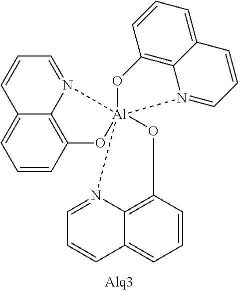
C1=CC2=C3C(=C1)C=CC=N3[Al]13(O2)(OC2=C4C(=CC=C2)C=CC=N14)OC1=C2C(=CC=C1)C=CC=N32
